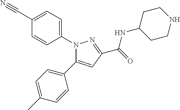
N1(C2=CC=C(C#N)C=C2)C(C2=CC=C(C)C=C2)=CC(C(=O)NC2CCNCC2)=N1
